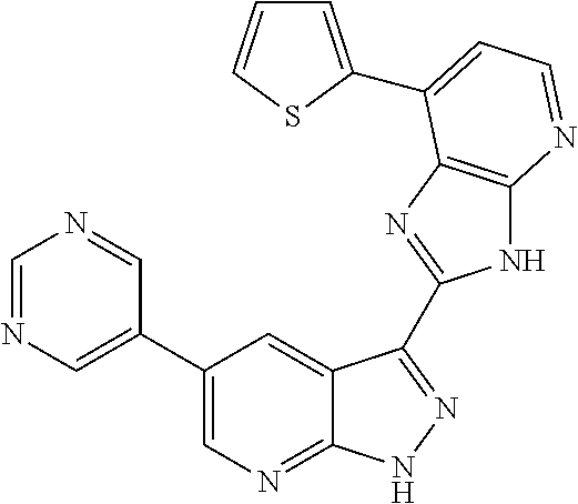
C1=NC=C(C2=CN=C3C(=C2)C(C2=NC4=C(N2)N=CC=C4C2=CC=CS2)=NN3)C=N1
